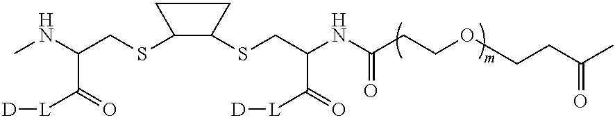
C(NC(CCOCCC(=O)C)=O)(CSC1C(SCC(NC)C(=O)[L][D])CC1)C(=O)[L][D]
